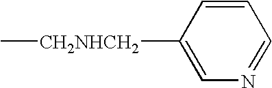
C1([CH2NHCH2]C)=CN=CC=C1
